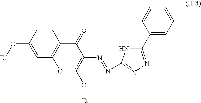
N(=NC1=C(O[Et])OC2=C(C1=O)C=CC(O[Et])=C2)C1=NN=C(C2=CC=CC=C2)N1
